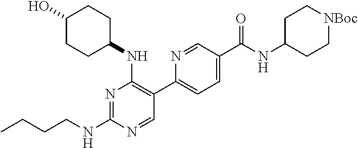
CCCCNC1=NC(NC2CCC(O)CC2)=C(C2=CC=C(C(NC3CC[NBoc]CC3)=O)C=N2)C=N1
